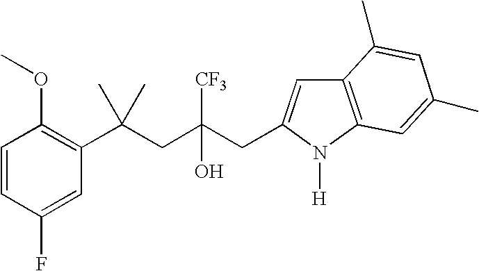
C1(F)=CC(C(CC(CC2=CC3=C(N2[H])C=C(C)C=C3C)([CF3])O)(C)C)=C(OC)C=C1
